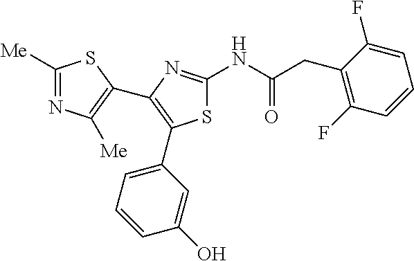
S1C(NC(CC2=C(F)C=CC=C2F)=O)=NC(C2=C([Me])N=C([Me])S2)=C1C1=CC=CC(O)=C1
